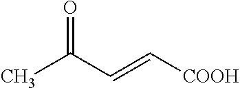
CC(C=C[COOH])=O
